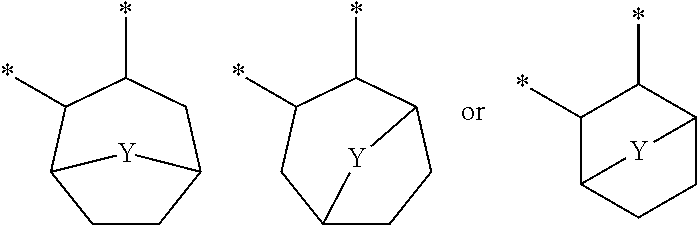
C1CC2CC(*)C(*)C1[Y]2.C12CCC(C(*)C(*)C1)[Y]2.C1(*)C2CCC(C1*)[Y]2
